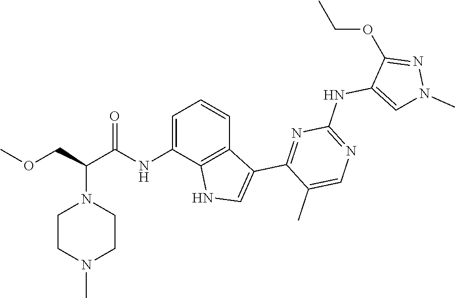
C1=C(NC(C(COC)N2CCN(C)CC2)=O)C2=C(C=C1)C(C1=NC(NC3=CN(C)N=C3OCC)=NC=C1C)=CN2
